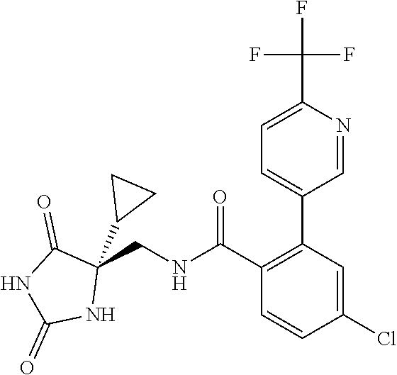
C1(C(=O)NCC2(C3CC3)C(=O)NC(=O)N2)=C(C2=CC=C(C(F)(F)F)N=C2)C=C(Cl)C=C1
